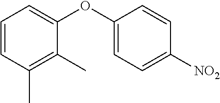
C1=CC(C)=C(C)C(OC2=CC=C([NO2])C=C2)=C1
